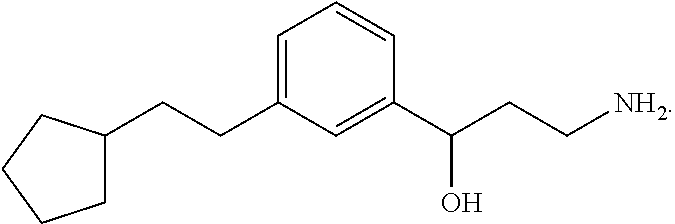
C1(C(CC[NH2])O)=CC(CCC2CCCC2)=CC=C1
